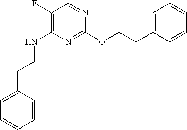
N1=C(OCCC2=CC=CC=C2)N=CC(F)=C1NCCC1=CC=CC=C1
